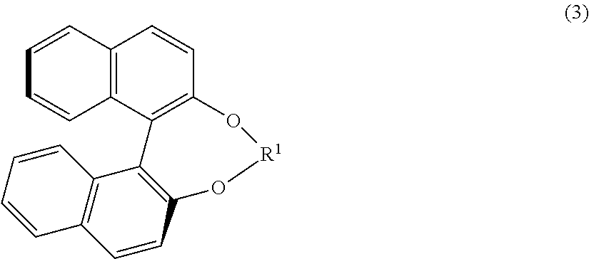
C12=C(C3=C(C=C1)O[R1]OC1=C3C3=C(C=C1)C=CC=C3)C=CC=C2
